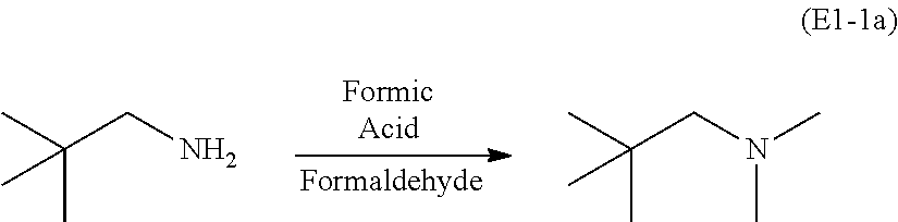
C(C)(C)(CN)C.C(C)(C)(CN(C)C)C
